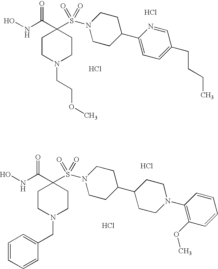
C1CN(CCOC)CCC1(C(NO)=O)S(N1CCC(C2=CC=C(CCCC)C=N2)CC1)(=O)=O.Cl.Cl.C1CN(CC2=CC=CC=C2)CCC1(C(NO)=O)S(N1CCC(C2CCN(C3=C(OC)C=CC=C3)CC2)CC1)(=O)=O.Cl.Cl
